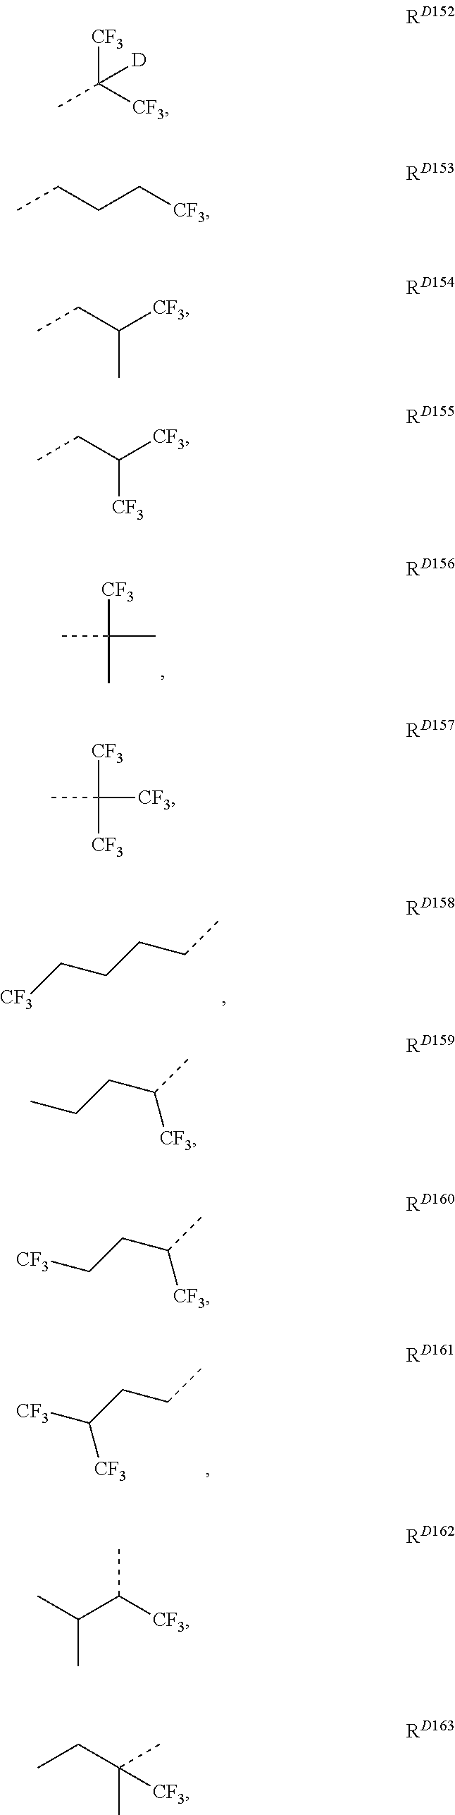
[CF3]C(C)(C)C.[CF3]CCCCC.[CF3]C(CCC)[CF3].[CF3]C([CF3])(C)[D].CCCC[CF3].CCC([CF3])C.CCC([CF3])[CF3].[CF3]C([CF3])([CF3])C.CCCC(C)[CF3].[CF3]CCC(C)[CF3].CC(C([CF3])C)C.CCC(C)(C)[CF3]
